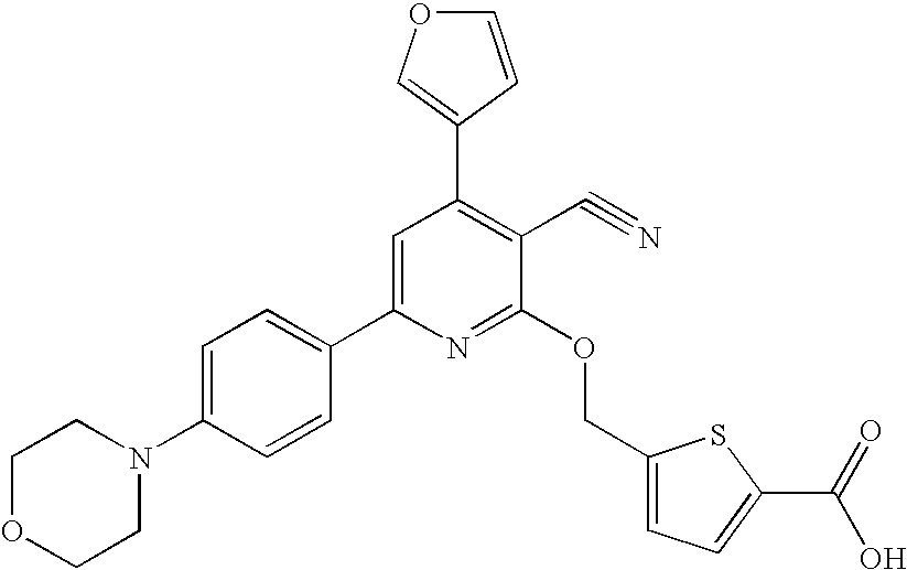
C1=C(N2CCOCC2)C=CC(C2=CC(C3=COC=C3)=C(C#N)C(OCC3=CC=C(C(=O)O)S3)=N2)=C1
